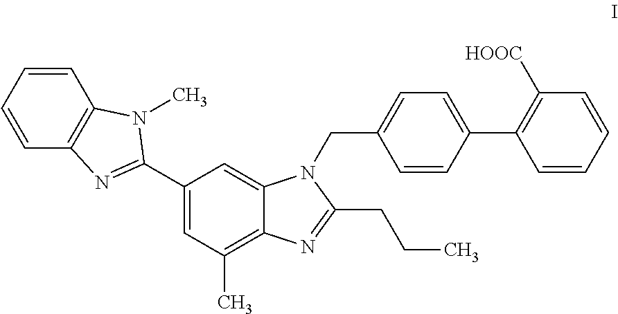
C1=CC2=C(C=C1)N(C)C(C1=CC(C)=C3C(=C1)N(CC1=CC=C(C4=C([HOOC])C=CC=C4)C=C1)C(CCC)=N3)=N2
